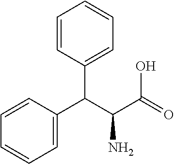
C1=CC=CC(C(C2=CC=CC=C2)C(C(=O)O)N)=C1
